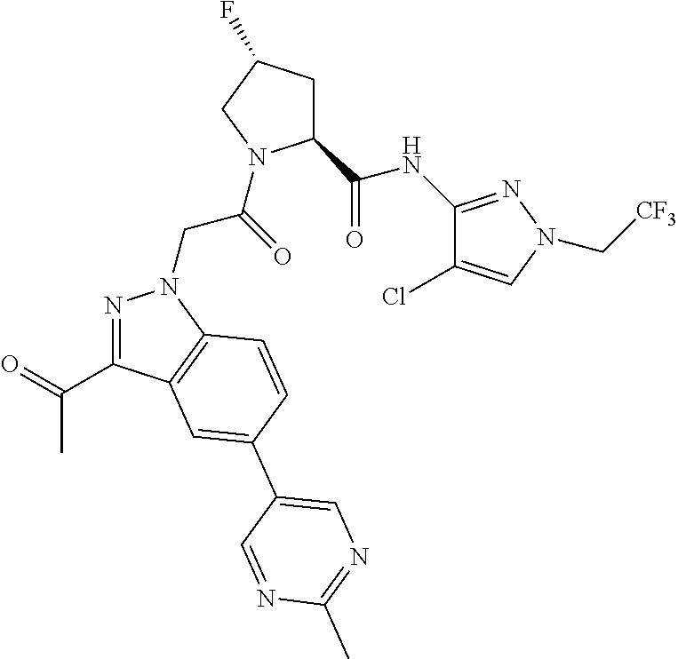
C1(C(NC2=NN(C[CF3])C=C2Cl)=O)CC(F)CN1C(CN1N=C(C(=O)C)C2=C1C=CC(C1=CN=C(C)N=C1)=C2)=O
